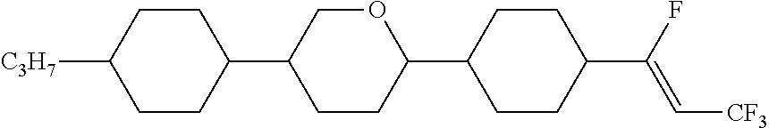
C1CC(C2CCC(C3CCC(C(F)=C[CF3])CC3)OC2)CCC1[C3H7]
